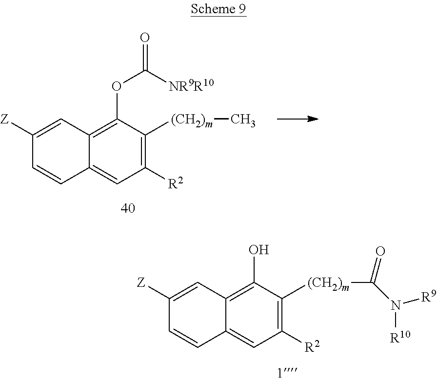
C1([R2])=C([(CH2)m]C)C(OC(=O)[NR9R10])=C2C(=C1)C=CC([Z])=C2.C1([R2])=C([(CH2)m]C(=O)N([R9])[R10])C(O)=C2C(=C1)C=CC([Z])=C2
